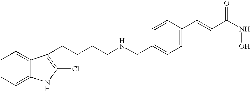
C1=CC=C2C(=C1)C(CCCCNCC1=CC=C(C=CC(NO)=O)C=C1)=C(Cl)N2
